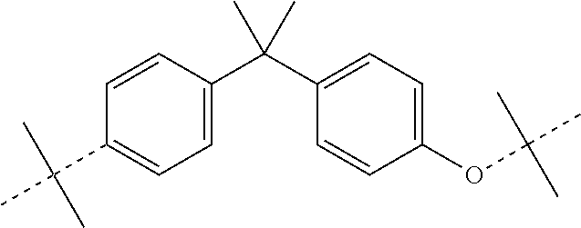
C1=CC(C(C2=CC=C(OC(C)(C)C)C=C2)(C)C)=CC=C1C(C)(C)C
